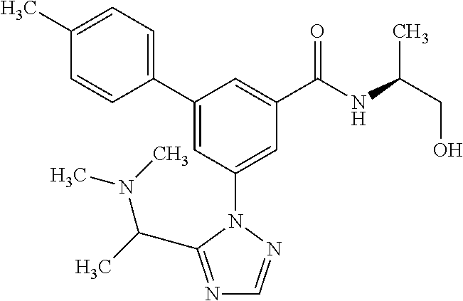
C1(C2=CC(N3N=CN=C3C(C)N(C)C)=CC(C(NC(CO)C)=O)=C2)=CC=C(C)C=C1
